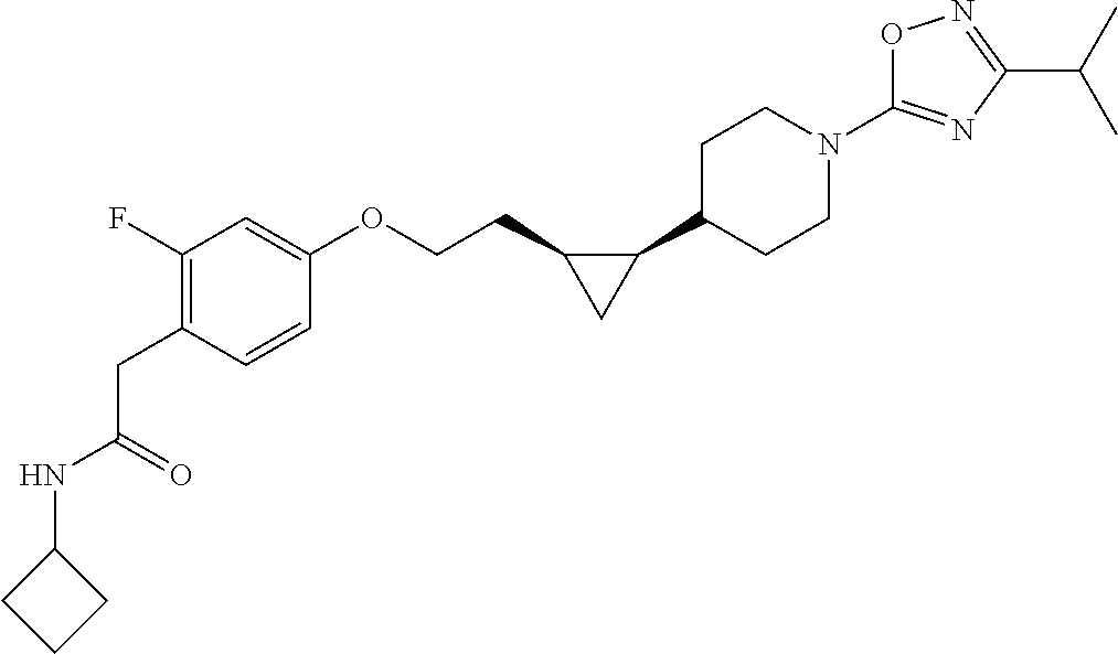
C(=O)(CC1=C(F)C=C(OCCC2C(C3CCN(C4=NC(C(C)C)=NO4)CC3)C2)C=C1)NC1CCC1
